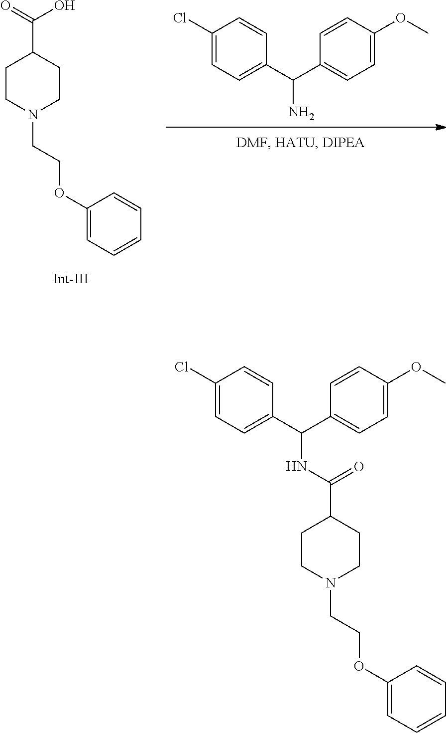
C1(Cl)=CC=C(C(C2=CC=C(OC)C=C2)N)C=C1.C1CN(CCOC2=CC=CC=C2)CCC1C(=O)O.C1CN(CCOC2=CC=CC=C2)CCC1C(NC(C1=CC=C(Cl)C=C1)C1=CC=C(OC)C=C1)=O
